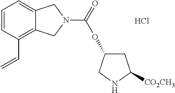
C1=CC(C=C)=C2C(=C1)CN(C(=O)OC1CC([CO2CH3])NC1)C2.Cl
